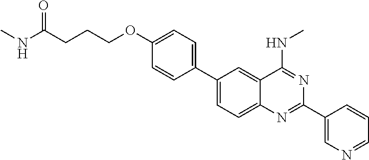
C1(C2=CC=C(OCCCC(NC)=O)C=C2)=CC=C2C(=C1)C(NC)=NC(C1=CN=CC=C1)=N2
